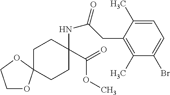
C1OC2(OC1)CCC(C(=O)OC)(NC(=O)CC1=C(C)C(Br)=CC=C1C)CC2
